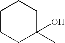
C1CCC(C)(O)CC1
